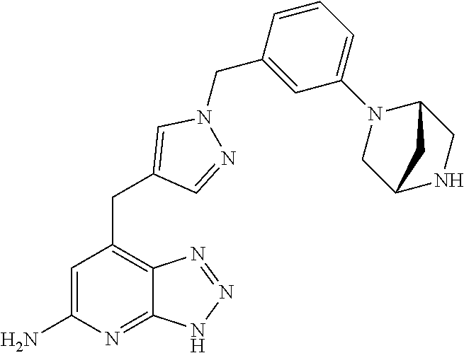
C1=C(N)N=C2C(=C1CC1=CN(CC3=CC(N4CC5NCC4C5)=CC=C3)N=C1)N=NN2
